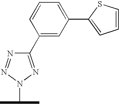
C1(C2=CC(C3=CC=CS3)=CC=C2)=NN(C(C)C)N=N1
